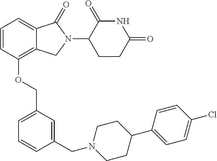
C1=CC(OCC2=CC=CC(CN3CCC(C4=CC=C(Cl)C=C4)CC3)=C2)=C2C(=C1)C(=O)N(C1CCC(=O)NC1=O)C2
